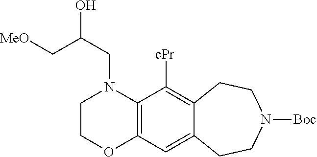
C1COC2=C(N1CC(O)C[OMe])C([cPr])=C1C(=C2)CCN([Boc])CC1
